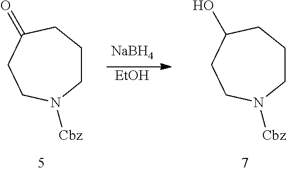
C1CCC(=O)CCN1[Cbz].C1CCC(O)CCN1[Cbz].[NaBH4].[EtOH]
